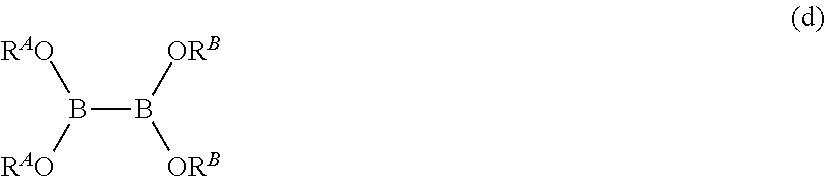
B(B([ORB])[ORB])([RAO])[RAO]
